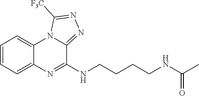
C1=CC=C2C(=C1)N1C(=NN=C1[F3C])C(NCCCCNC(C)=O)=N2
